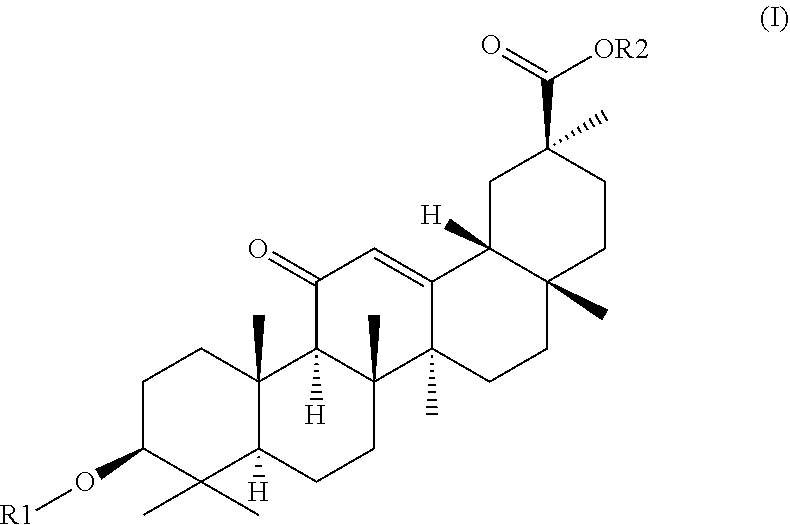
C1C(O[R1])C(C)(C)C2([H])C(C)(C1)C1([H])C(C)(CC2)C2(C)C(=CC1=O)C1([H])C(C)(CC2)CCC(C(=O)[OR2])(C)C1
